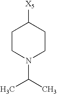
C1CN(C(C)C)CCC1[X5]
